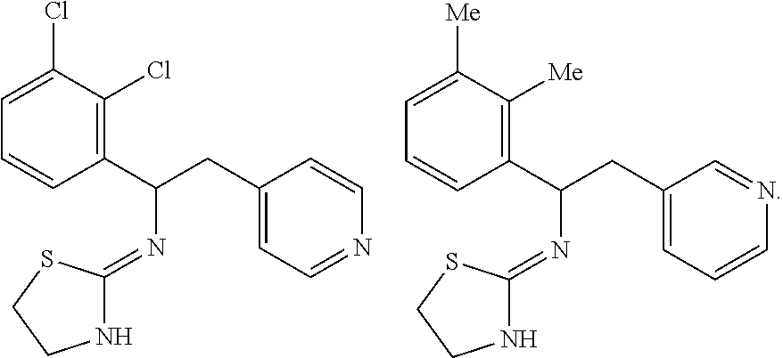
C1(Cl)=CC=CC(C(CC2=CC=NC=C2)N=C2NCCS2)=C1Cl.C1([Me])=CC=CC(C(CC2=CC=CN=C2)N=C2NCCS2)=C1[Me]
